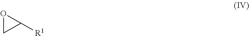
O1CC1[R1]
